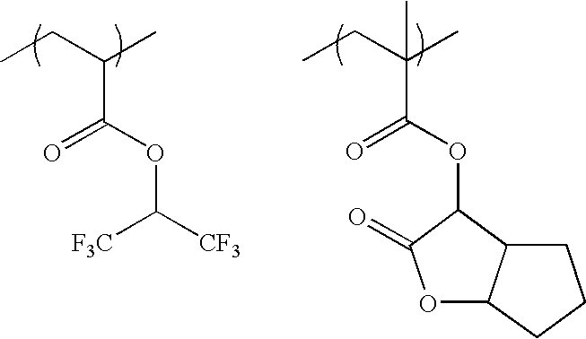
CCC(C)C(OC([CF3])[F3C])=O.CCC(C)(C(OC1C2C(OC1=O)CCC2)=O)C
